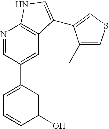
N1=CC(C2=CC=CC(O)=C2)=CC2=C1NC=C2C1=CSC=C1C
